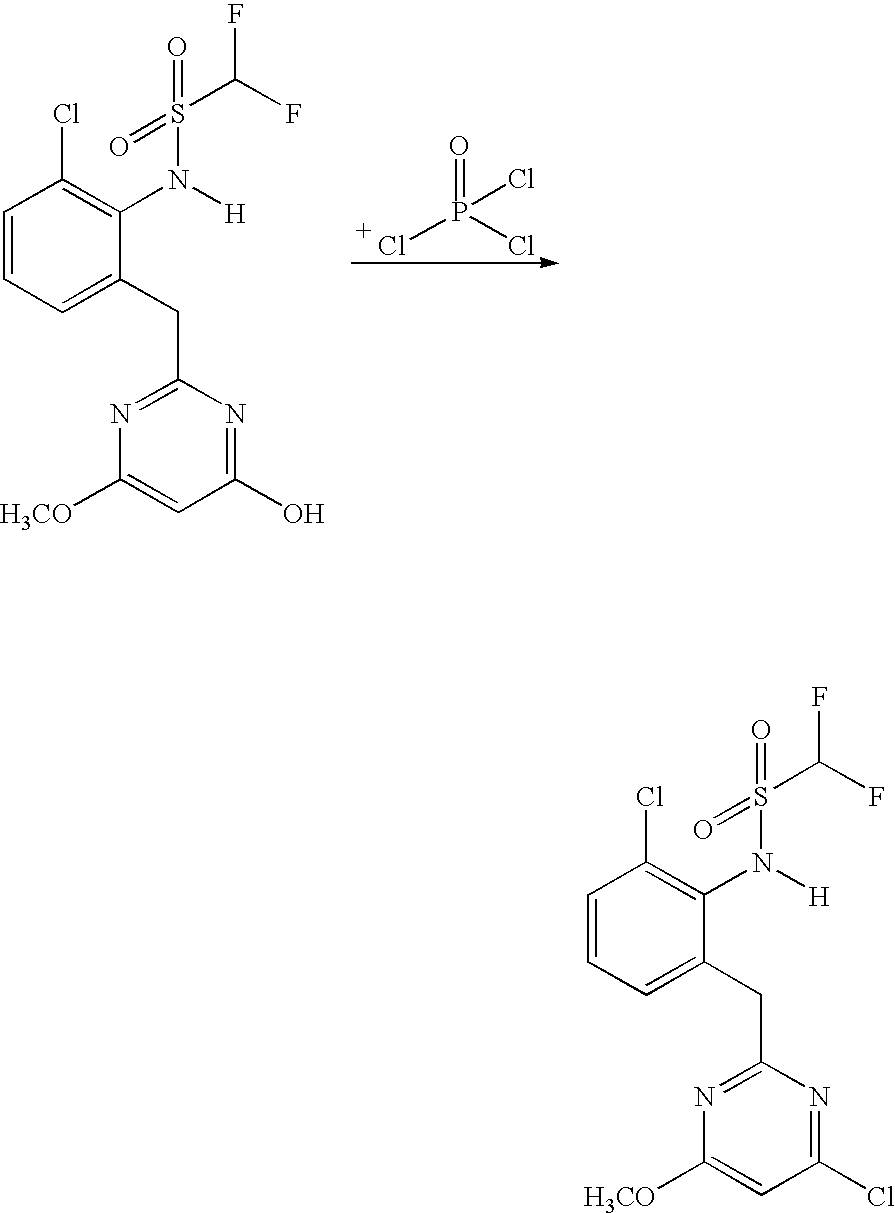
C1=CC=C(CC2=NC([H3CO])=CC(Cl)=N2)C(N([H])S(=O)(=O)C(F)F)=C1Cl.C1=CC=C(CC2=NC([H3CO])=CC(O)=N2)C(N([H])S(=O)(=O)C(F)F)=C1Cl.ClP(Cl)(=O)Cl
